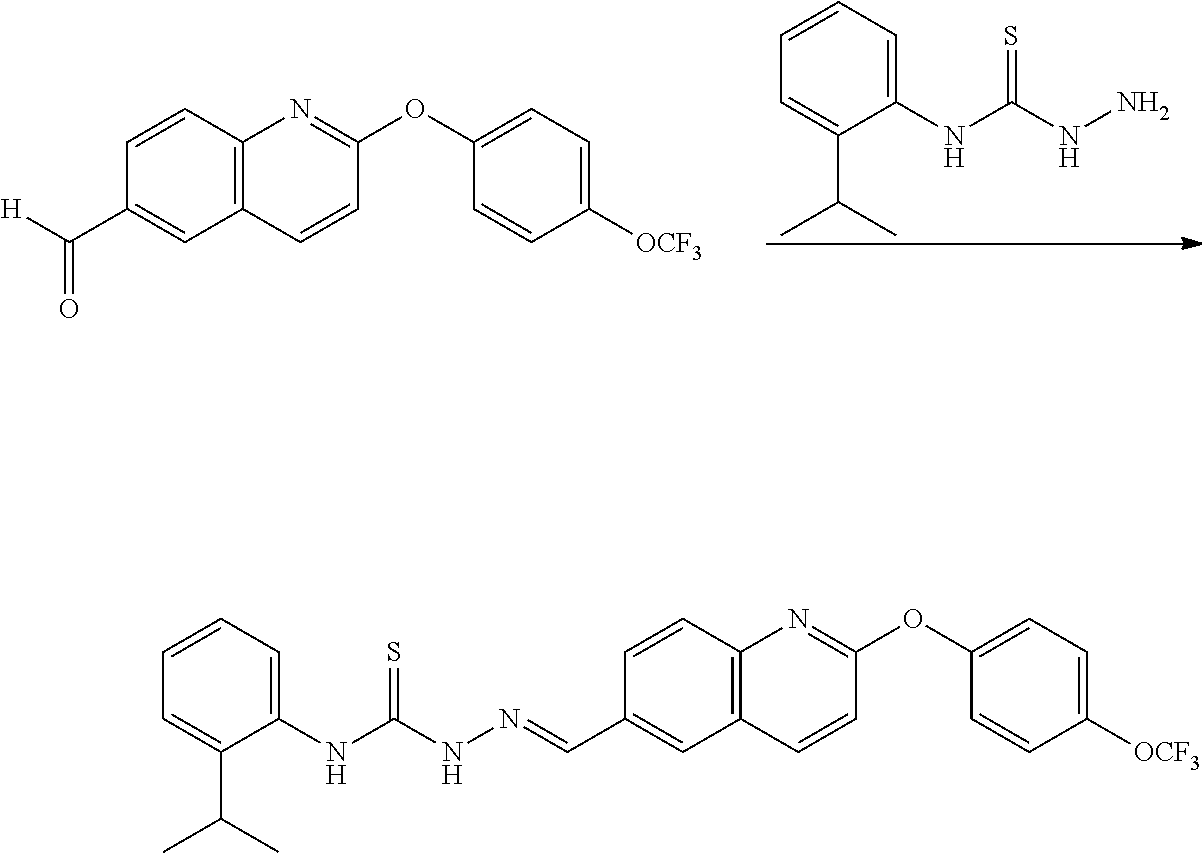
C12=C(C=CC(C([H])=O)=C1)N=C(OC1=CC=C([OCF3])C=C1)C=C2.C1(NC(NN)=S)=CC=CC=C1C(C)C.C12=C(C=CC(C=NNC(NC3=CC=CC=C3C(C)C)=S)=C1)N=C(OC1=CC=C([OCF3])C=C1)C=C2
